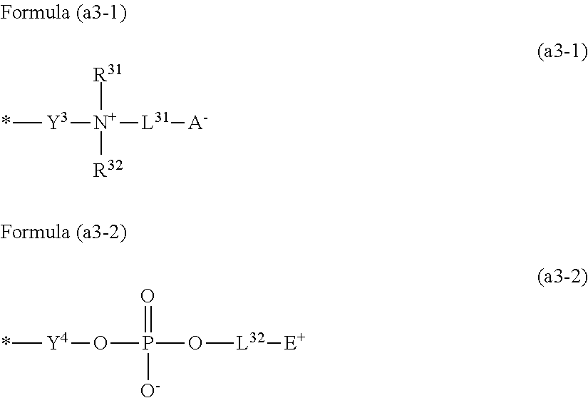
*[Y3][N+]([R32])([R31])[L31][A-].*[Y4]OP(=O)(O[L32][E+])[O-]
